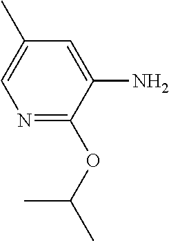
N1=C(OC(C)C)C(N)=CC(C)=C1
